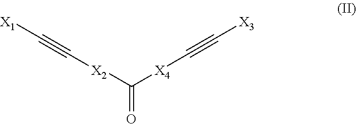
O=C([X2]C#C[X1])[X4]C#C[X3]
